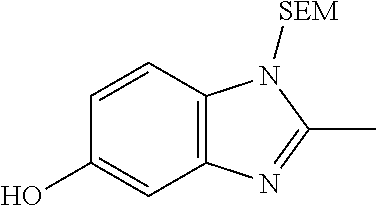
C12=C(C=CC(O)=C1)N([SEM])C(C)=N2
